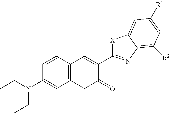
C1=CC(N(CC)CC)=CC2=C1C=C(C1=NC3=C([R2])C=C([R1])C=C3[X]1)C(=O)C2
